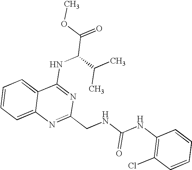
C12=CC=CC=C1N=C(CNC(NC1=C(Cl)C=CC=C1)=O)N=C2NC(C(=O)OC)C(C)C
